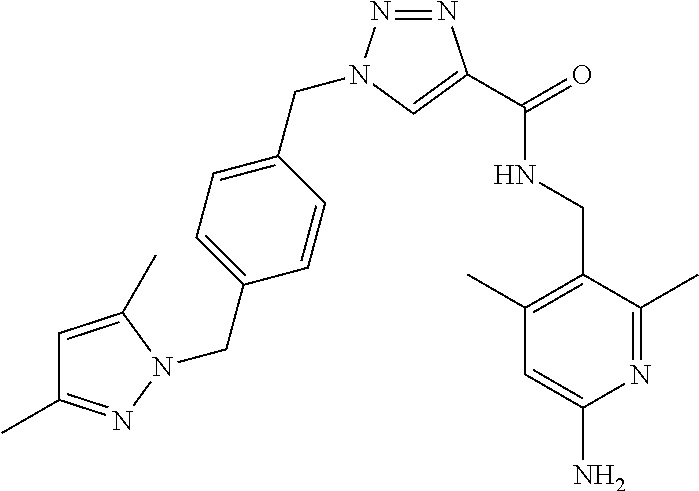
C1(C)=NC(N)=CC(C)=C1CNC(=O)C1=CN(CC2=CC=C(CN3N=C(C)C=C3C)C=C2)N=N1
